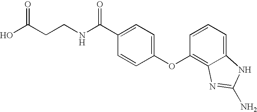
OC(CCNC(C1=CC=C(OC2=C3C(=CC=C2)NC(N)=N3)C=C1)=O)=O
